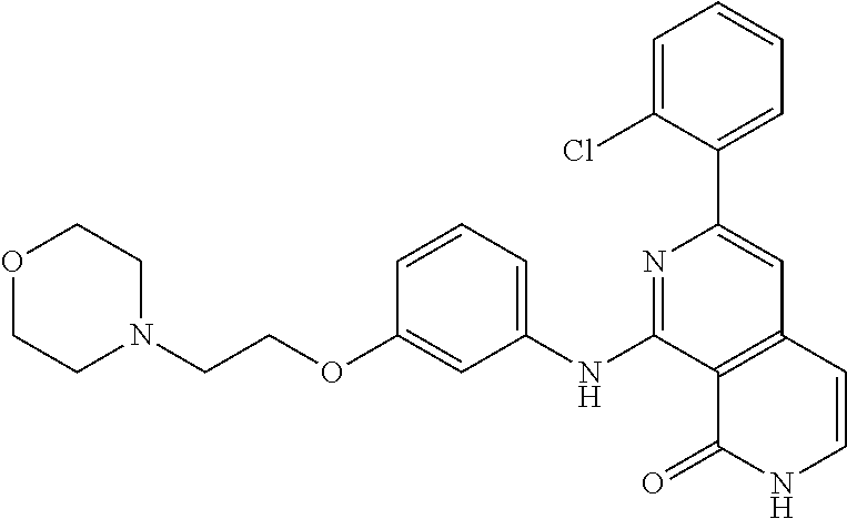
N1=C(NC2=CC=CC(OCCN3CCOCC3)=C2)C2=C(C=C1C1=CC=CC=C1Cl)C=CNC2=O
